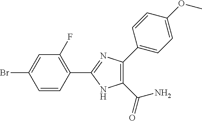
C1=C(Br)C=CC(C2=NC(C3=CC=C(OC)C=C3)=C(C(=O)N)N2)=C1F
